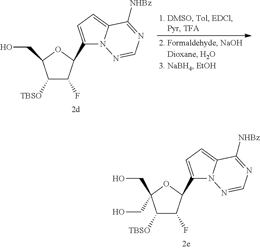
C1(C2C(F)C([TBSO])C(CO)O2)=CC=C2N1N=CN=C2[NHBz].C1(C2C(F)C([TBSO])C(CO)(CO)O2)=CC=C2N1N=CN=C2[NHBz]
